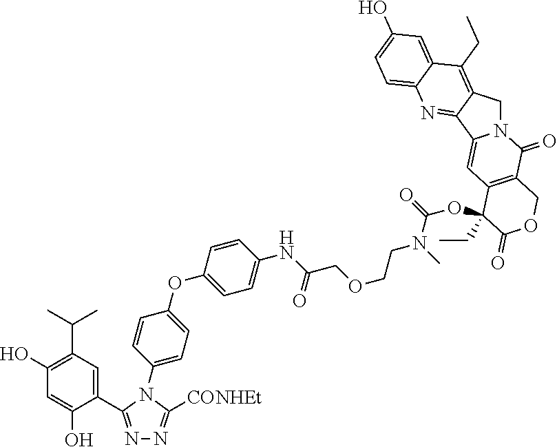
N1=C(C2=CC(C(C)C)=C(O)C=C2O)N(C2=CC=C(OC3=CC=C(NC(COCCN(C(=O)OC4(CC)C5=C(C(=O)N6CC7=C(CC)C8=CC(O)=CC=C8N=C7C6=C5)COC4=O)C)=O)C=C3)C=C2)C([CONHEt])=N1
